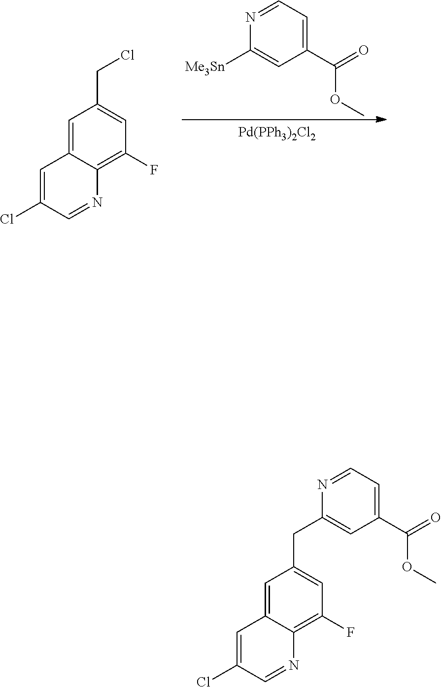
[Pd(PPh3)2Cl2].N1=CC=C(C(=O)OC)C=C1[Me3Sn].C1=C2C(=C(F)C=C1CCl)N=CC(Cl)=C2.C1=C2C(=C(F)C=C1CC1=CC(C(=O)OC)=CC=N1)N=CC(Cl)=C2
